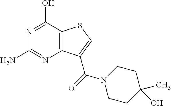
C12=C(C(C(=O)N3CCC(C)(O)CC3)=CS1)N=C(N)N=C2O
